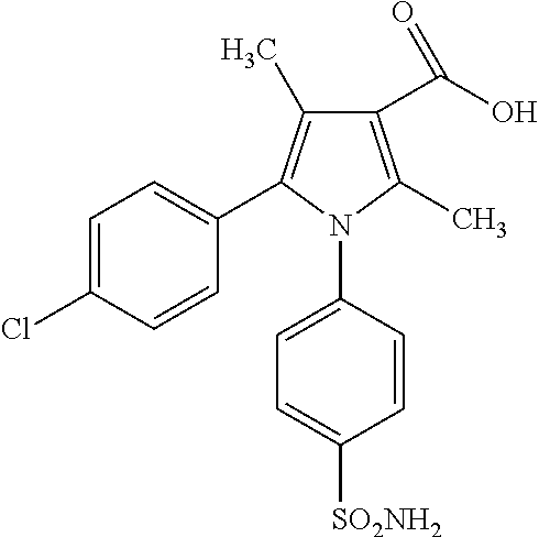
C1(C(O)=O)=C(C)N(C2=CC=C([SO2NH2])C=C2)C(C2=CC=C(Cl)C=C2)=C1C
